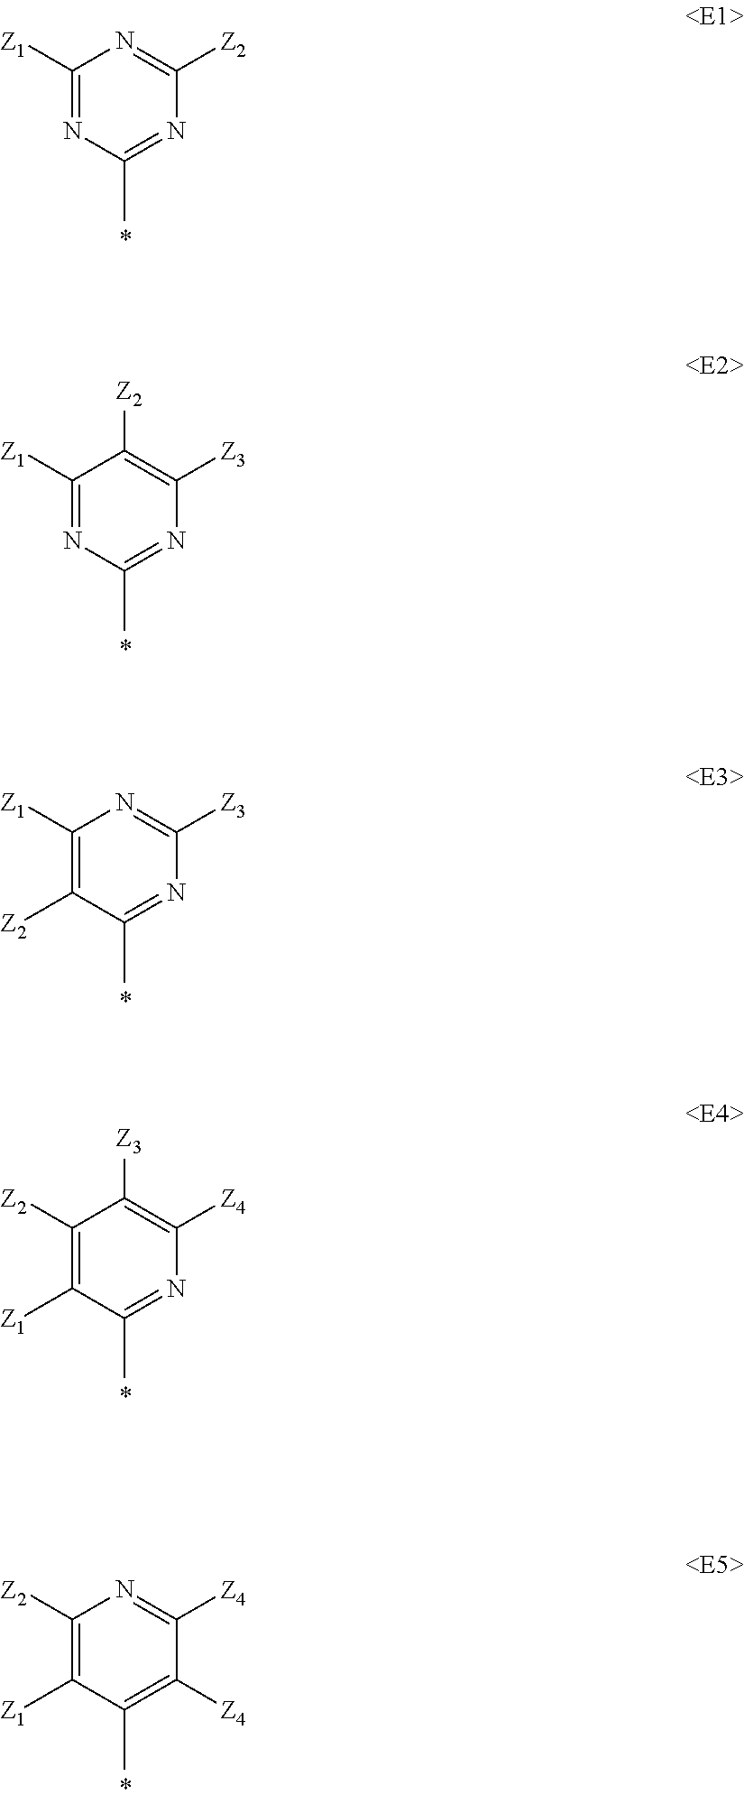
C1([Z1])=NC(C)=NC([Z2])=N1.C1([Z1])=NC(C)=NC([Z3])=C1[Z2].C1([Z1])=C([Z2])C(C)=NC([Z3])=N1.C1([Z2])=C([Z1])C(C)=NC([Z4])=C1[Z3].C1([Z2])=C([Z1])C(C)=C([Z4])C([Z4])=N1
